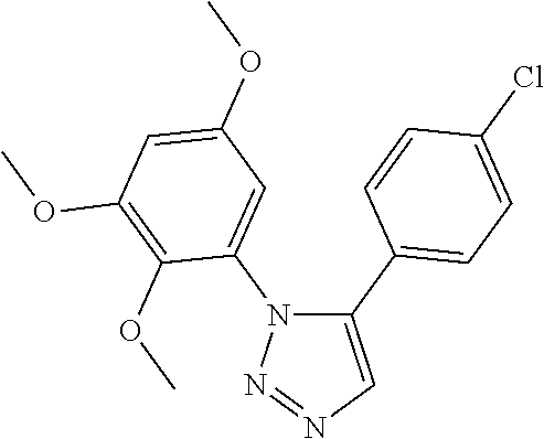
C1(C2=CC=C(Cl)C=C2)=CN=NN1C1=CC(OC)=CC(OC)=C1OC
